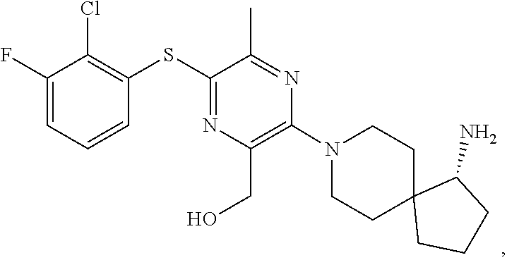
C1CN(C2=C(CO)N=C(SC3=C(Cl)C(F)=CC=C3)C(C)=N2)CCC12CCCC2N
